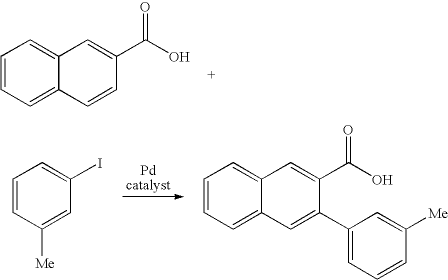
C1=CC=C2C(=C1)C=C(C(=O)O)C=C2.C1=CC([Me])=CC(I)=C1.C1=CC=C2C(=C1)C=C(C(=O)O)C(C1=CC=CC([Me])=C1)=C2
